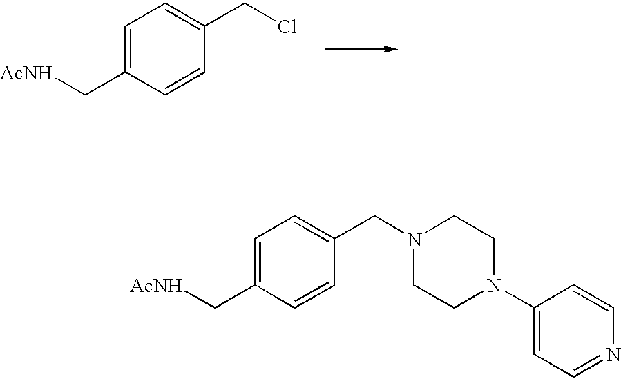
C1=C(C[AcNH])C=CC(CCl)=C1.C1=C(C[AcNH])C=CC(CN2CCN(C3=CC=NC=C3)CC2)=C1
